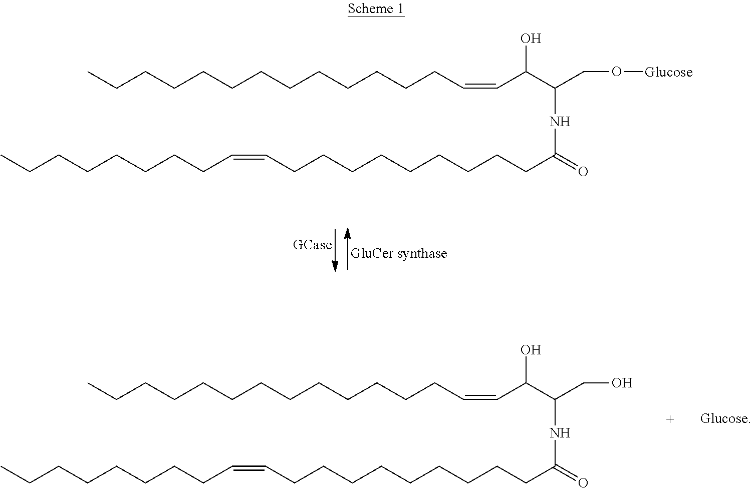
CCCCCCCCCCCCCC=CC(C(CO[Glucose])NC(CCCCCCCCCC=CCCCCCCCC)=O)O.CCCCCCCCCCCCCC=CC(C(CO)NC(CCCCCCCCCC=CCCCCCCCC)=O)O
